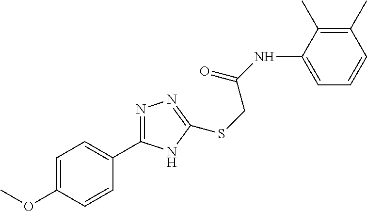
C1=C(NC(=O)CSC2=NN=C(C3=CC=C(OC)C=C3)N2)C(C)=C(C)C=C1
